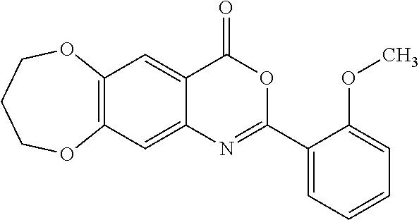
C12=C(C=C3C(=C1)C(=O)OC(C1=CC=CC=C1OC)=N3)OCCCO2
